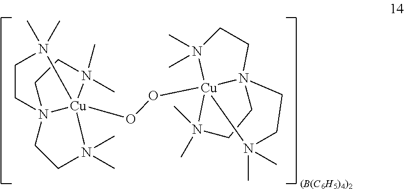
C1N(C)(C)[Cu]23(OO[Cu]456N(C)(C)CCN4(CCN5(C)C)CCN6(C)C)N(C)(C)CCN2(C1)CCN3(C)C
